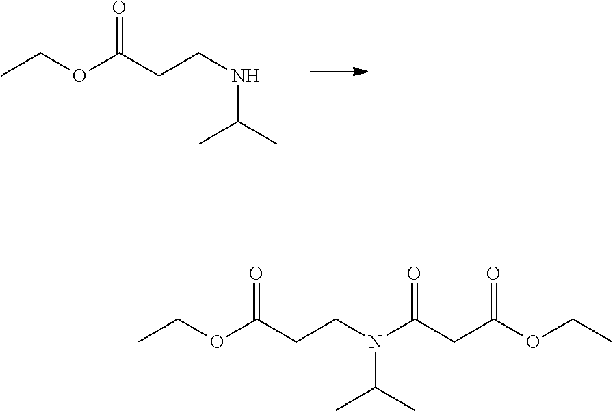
CCOC(CCNC(C)C)=O.CCOC(CCN(C(C)C)C(CC(OCC)=O)=O)=O
